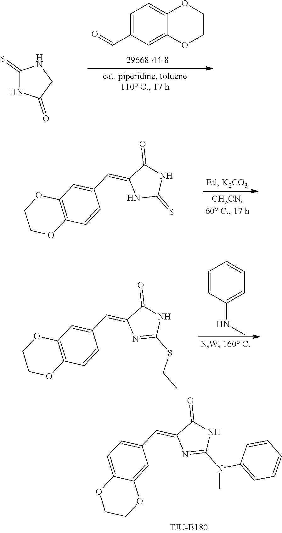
C1=C(C=O)C=C2C(=C1)OCCO2.C1(=S)NC(=O)CN1.N1C(=S)NC(=O)C1=CC1=CC2=C(C=C1)OCCO2.N1=C(SCC)NC(=O)C1=CC1=CC2=C(C=C1)OCCO2.C1=CC(NC)=CC=C1.N1=C(N(C2=CC=CC=C2)C)NC(=O)C1=CC1=CC=C2C(=C1)OCCO2
